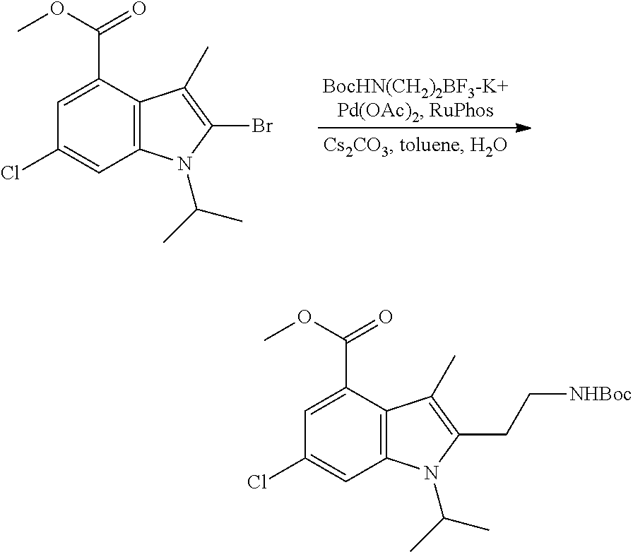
C1=C(C(=O)OC)C2=C(C=C1Cl)N(C(C)C)C(Br)=C2C.C1=C(C(=O)OC)C2=C(C=C1Cl)N(C(C)C)C(CC[NHBoc])=C2C
